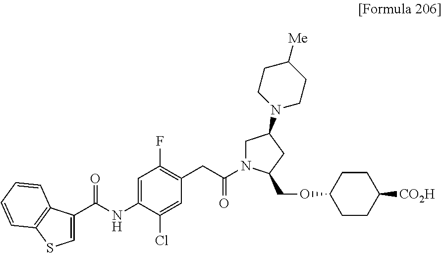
C1=C(Cl)C(NC(C2=CSC3=C2C=CC=C3)=O)=CC(F)=C1CC(N1CC(N2CCC([Me])CC2)CC1COC1CCC([CO2H])CC1)=O
